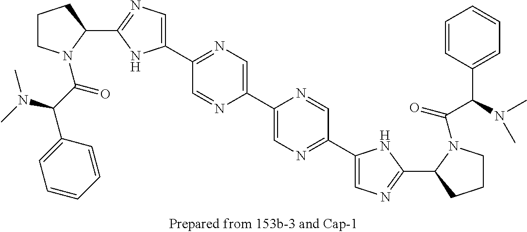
C1(C2=NC=C(C3=NC=C(C4=CN=C(C5=CN=C(C6CCCN6C(=O)C(N(C)C)C6=CC=CC=C6)N5)C=N4)N=C3)N2)CCCN1C(C(C1=CC=CC=C1)N(C)C)=O
